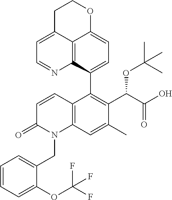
C12=C3C(C4=C(C(C(O)=O)OC(C)(C)C)C(C)=CC5=C4C=CC(=O)N5CC4=CC=CC=C4OC(F)(F)F)=CC=C1OCCC2=CC=N3
